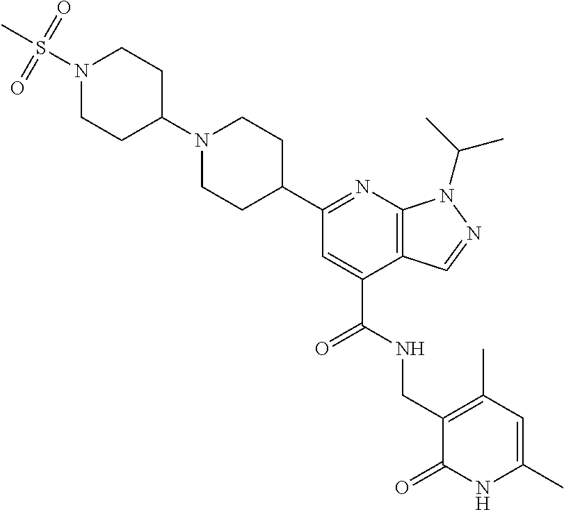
C1N(C2CCN(S(C)(=O)=O)CC2)CCC(C2=NC3=C(C(C(=O)NCC4=C(C)C=C(C)NC4=O)=C2)C=NN3C(C)C)C1
